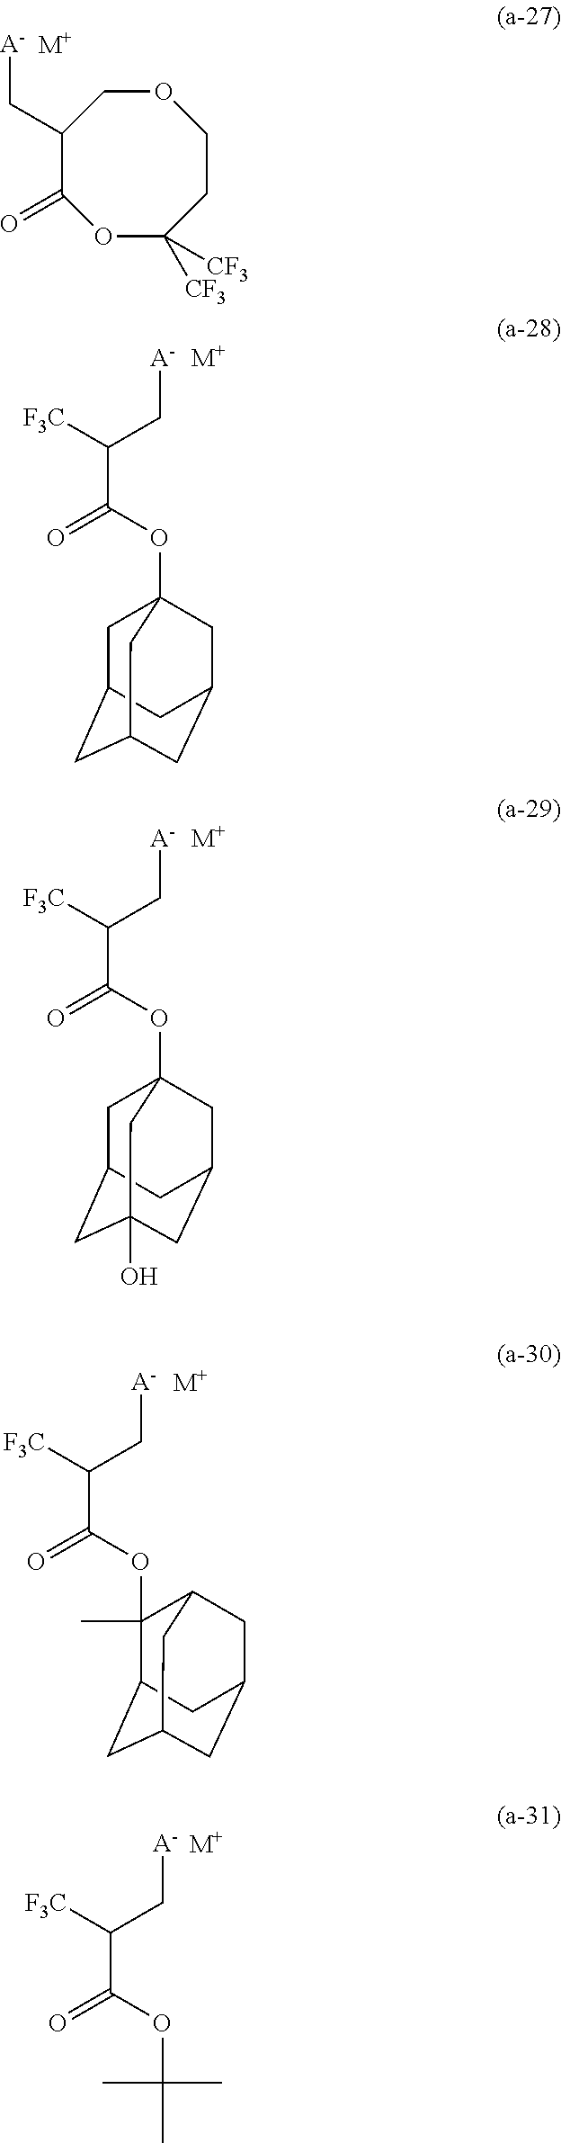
[M+].[A-]CC(C(=O)OC12CC3CC(CC(C1)C3)C2)[F3C].[M+].[A-]CC(C(=O)OC12CC3CC(O)(CC(C1)C3)C2)[F3C].[M+].[A-]CC(C(=O)OC1(C)C2CC3CC(CC1C3)C2)[F3C].[M+].[A-]CC(C(=O)OC(C)(C)C)[F3C].[A-]CC1C(=O)OC([CF3])([CF3])CCOC1.[M+]
